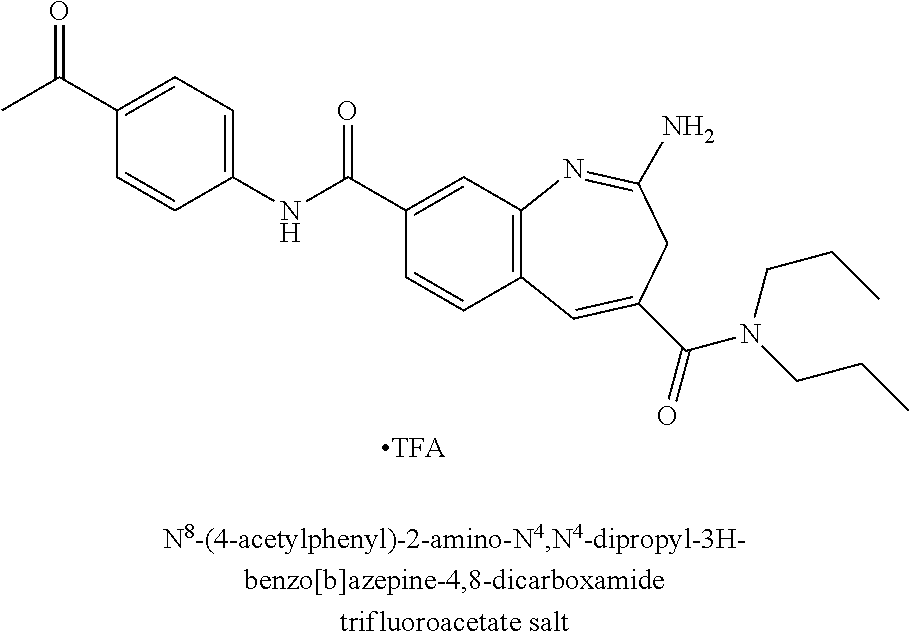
C1(NC(C2=CC3=C(C=C2)C=C(C(=O)N(CCC)CCC)CC(N)=N3)=O)=CC=C(C(C)=O)C=C1
